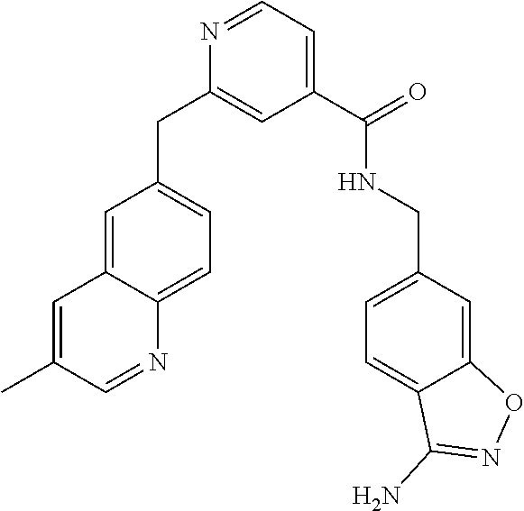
N1=CC=C(C(NCC2=CC=C3C(=C2)ON=C3N)=O)C=C1CC1=CC=C2C(=C1)C=C(C)C=N2
